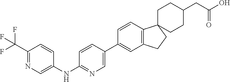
C1=CC(NC2=NC=C(C3=CC4=C(C=C3)C3(CCC(CC(=O)O)CC3)CC4)C=C2)=CN=C1C(F)(F)F
